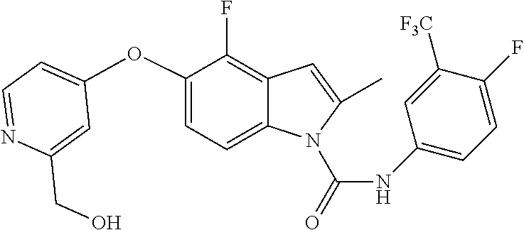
C1=C(CO)N=CC=C1OC1=CC=C2C(=C1F)C=C(C)N2C(=O)NC1=CC=C(F)C([F3C])=C1
